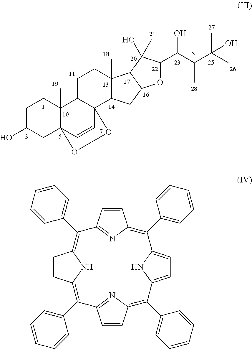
C1C(O)CC23C(C)(C1)C1C(C=C2)(C2C(C)(CC1)C1C(C2)OC(C(C(C(C)(C)O)C)O)C1(O)C)OO3.C1=CC2=NC1=C(C1=CC=CC=C1)C1=CC=C(N1)C(C1=CC=CC=C1)=C1C=CC(=N1)C(C1=CC=CC=C1)=C1C=CC(=C2C2=CC=CC=C2)N1
